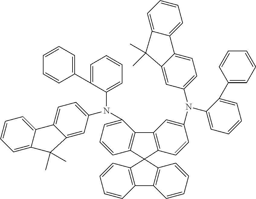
C1=CC=CC2=C1C1=C(C=CC=C1)C21C2=C(C(N(C3=CC=CC=C3C3=CC=CC=C3)C3=CC=C4C(=C3)C(C)(C)C3=CC=CC=C43)=CC=C2)C2=C1C=CC(N(C1=CC=CC=C1C1=CC=CC=C1)C1=CC=C3C(=C1)C(C)(C)C1=CC=CC=C31)=C2
